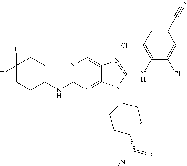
N1=C(NC2CCC(F)(F)CC2)N=C2C(=C1)N=C(NC1=C(Cl)C=C(C#N)C=C1Cl)N2C1CCC(C(N)=O)CC1
